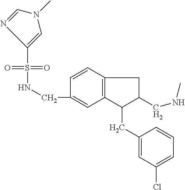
S(=O)(NCC1=CC2=C(C=C1)CC(CNC)C2CC1=CC(Cl)=CC=C1)(=O)C1=CN(C)C=N1
